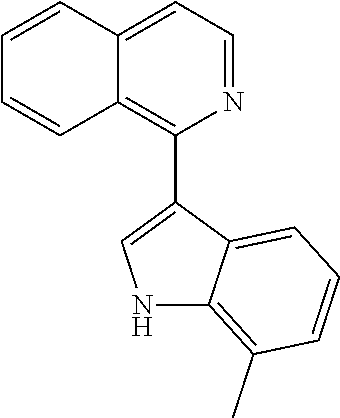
C1=CC2=CC=NC(C3=CNC4=C(C)C=CC=C34)=C2C=C1
